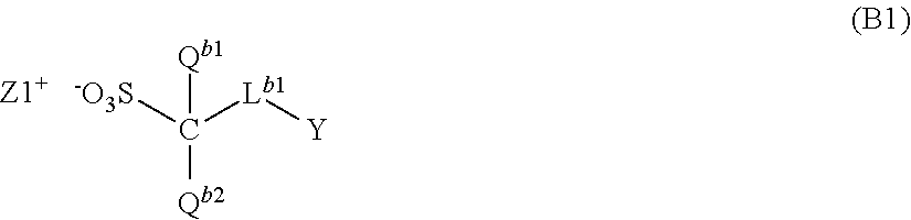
[Qb1]C([Qb2])([Lb1][Y])[-O3S]
